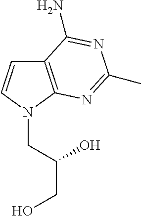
C(N1C=CC2=C1N=C(C)N=C2N)C(CO)O
